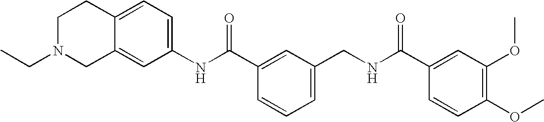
C1(NC(C2=CC(CNC(C3=CC(OC)=C(OC)C=C3)=O)=CC=C2)=O)=CC=C2C(=C1)CN(CC)CC2
